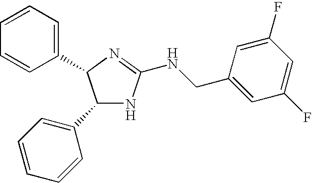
C1(C2=CC=CC=C2)NC(NCC2=CC(F)=CC(F)=C2)=NC1C1=CC=CC=C1
